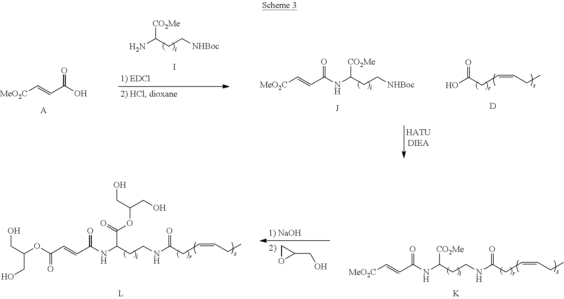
I.NC(CC[NHBoc])[CO2Me].[MeO2C]C=CC(O)=O.[A].[J].[MeO2C]C=CC(NC(CC[NHBoc])[CO2Me])=O.OC(CC=CCC)=O.[D].C1OC1CO.[MeO2C]C=CC(NC([CO2Me])CCNC(CC=CCC)=O)=O.[K].N(C(C(=O)OC(CO)CO)CCNC(CC=CCC)=O)C(C=CC(=O)OC(CO)CO)=O
